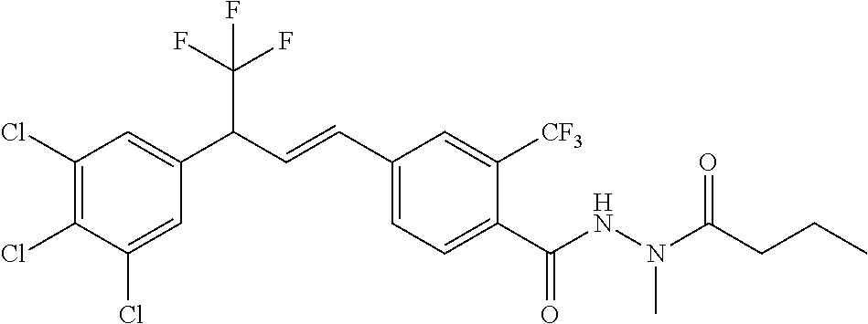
C1(Cl)=C(Cl)C(Cl)=CC(C(C=CC2=CC=C(C(NN(C(CCC)=O)C)=O)C([CF3])=C2)C(F)(F)F)=C1
